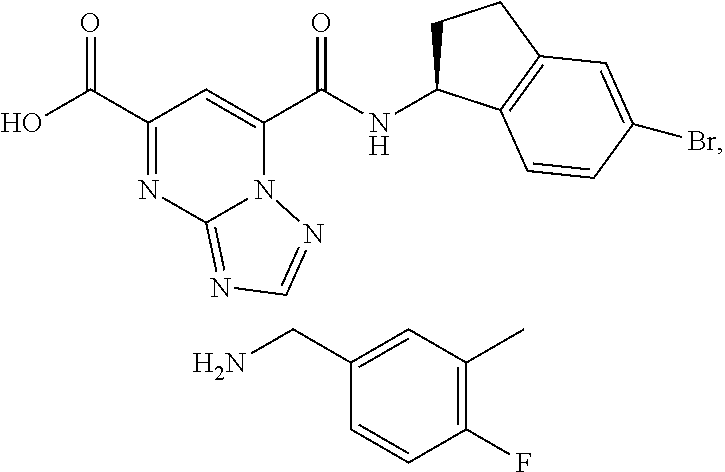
C1(C(O)=O)=NC2=NC=NN2C(C(NC2CCC3=C2C=CC(Br)=C3)=O)=C1.C1(CN)=CC(C)=C(F)C=C1
